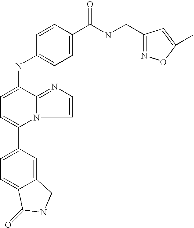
C1(C2=CC=C3C(=C2)CNC3=O)=CC=C(NC2=CC=C(C(NCC3=NOC(C)=C3)=O)C=C2)C2=NC=CN12
